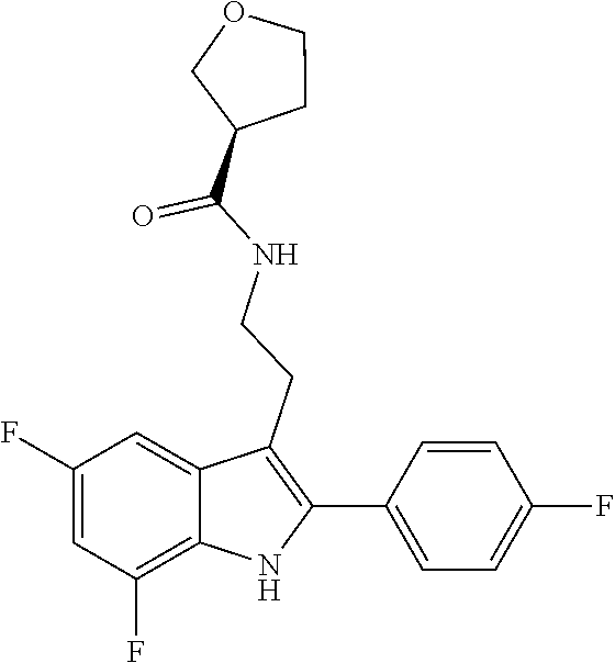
C1OCCC1C(NCCC1=C(C2=CC=C(F)C=C2)NC2=C(F)C=C(F)C=C21)=O
